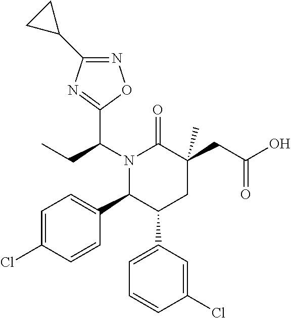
N1(C(C2=NC(C3CC3)=NO2)CC)C(C2=CC=C(Cl)C=C2)C(C2=CC=CC(Cl)=C2)CC(CC(O)=O)(C)C1=O
